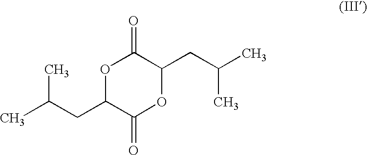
O1C(CC(C)C)C(=O)OC(CC(C)C)C1=O
